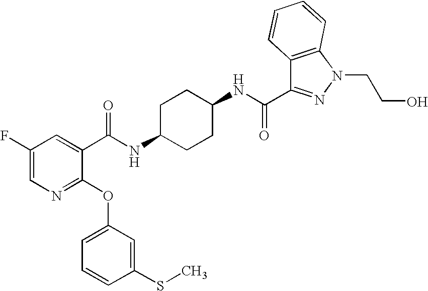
C1(F)=CN=C(OC2=CC=CC(SC)=C2)C(C(NC2CCC(NC(=O)C3=NN(CCO)C4=C3C=CC=C4)CC2)=O)=C1
